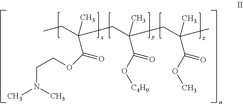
CCC(CC(CC(C)(C)C(=O)OC)(C)C(=O)O[C4H9])(C)C(=O)OCCN(C)C
